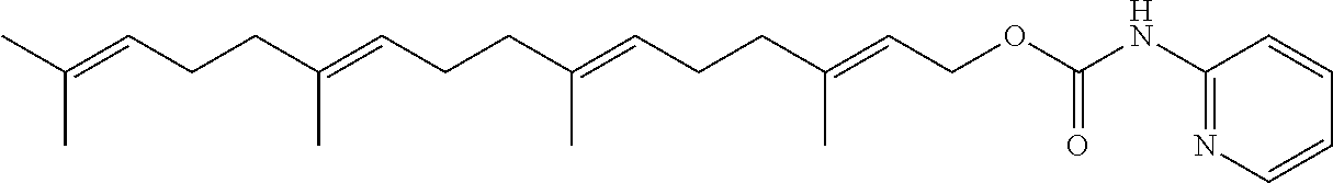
C(C=C(CCC=C(CCC=C(CCC=C(C)C)C)C)C)OC(NC1=NC=CC=C1)=O
